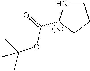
C1NC(C(=O)OC(C)(C)C)CC1
